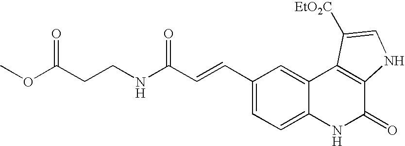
C1(C=CC(NCCC(OC)=O)=O)=CC=C2C(=C1)C1=C(C(=O)N2)NC=C1[EtO2C]
